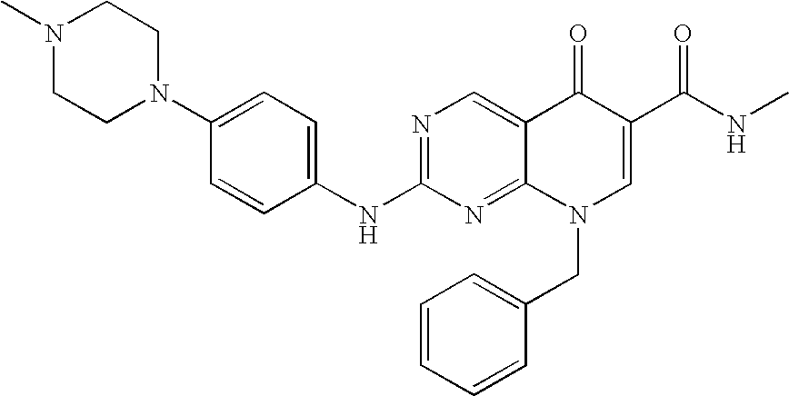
N1(C)CCN(C2=CC=C(NC3=NC=C4C(=N3)N(CC3=CC=CC=C3)C=C(C(NC)=O)C4=O)C=C2)CC1
